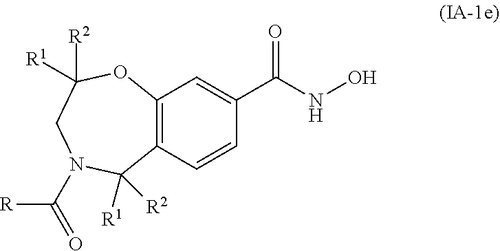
C12=C(C=CC(C(NO)=O)=C1)C([R1])([R2])N(C(=O)[R])CC([R2])([R1])O2
